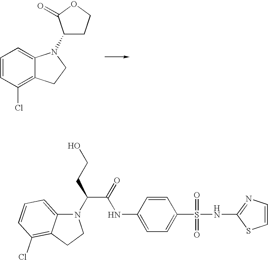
C1=CC(Cl)=C2C(=C1)N(C1CCOC1=O)CC2.N1(C(CCO)C(=O)NC2=CC=C(S(=O)(=O)NC3=NC=CS3)C=C2)C2=CC=CC(Cl)=C2CC1
